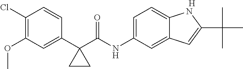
[H].C1(Cl)=C(OC)C=C(C2(C(NC3=CC=C4C(=C3)C=C(C(C)(C)C)N4)=O)CC2)C=C1
